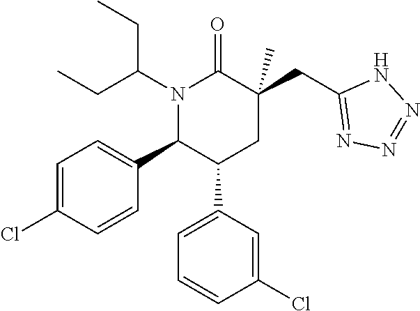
N1(C(CC)CC)C(C2=CC=C(Cl)C=C2)C(C2=CC=CC(Cl)=C2)CC(CC2=NN=NN2)(C)C1=O
